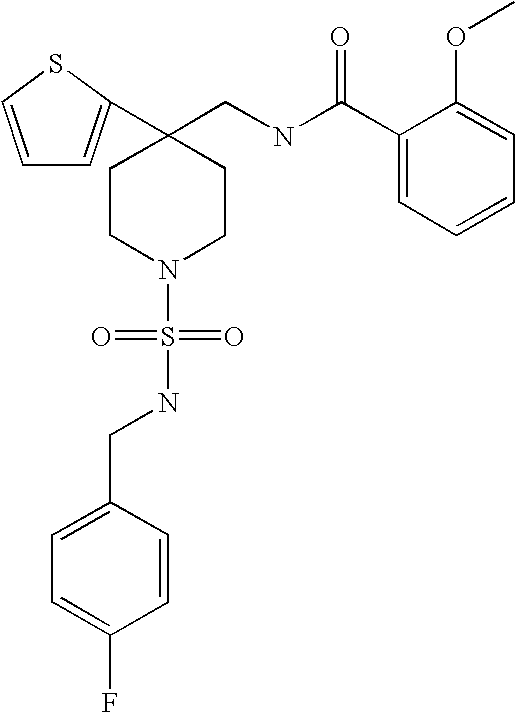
C1=CSC(C2(CNC(C3=CC=CC=C3OC)=O)CCN(S(=O)(=O)NCC3=CC=C(F)C=C3)CC2)=C1
